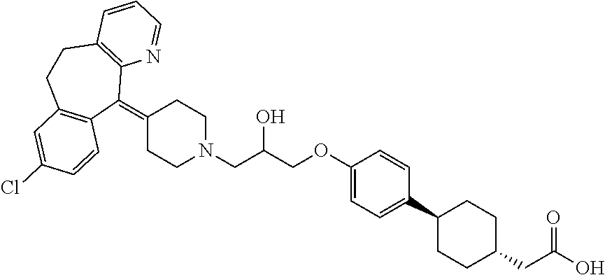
C1(=C2C3=C(CCC4=C2C=CC(Cl)=C4)C=CC=N3)CCN(CC(COC2=CC=C(C3CCC(CC(O)=O)CC3)C=C2)O)CC1
